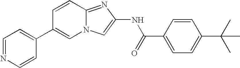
C1=NC=CC(C2=CN3C(=NC(NC(C4=CC=C(C(C)(C)C)C=C4)=O)=C3)C=C2)=C1
